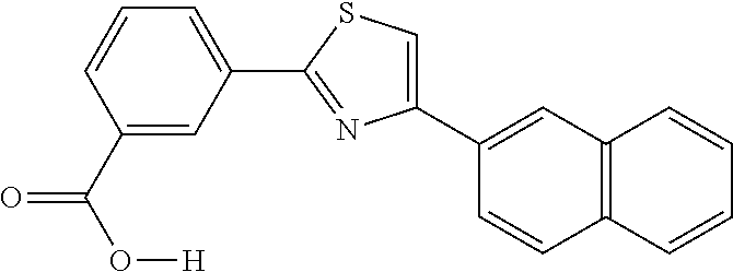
C1(C2=CC3=C(C=C2)C=CC=C3)=CSC(C2=CC=CC(C(O[H])=O)=C2)=N1
